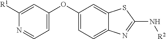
C12=CC(OC3=CC=NC([R1])=C3)=CC=C1N=C(N[R2])S2
